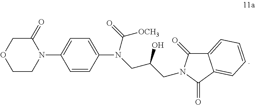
C1CN(C2=CC=C(N(CC(CN3C(=O)C4=CC=CC=C4C3=O)O)C([OCH3])=O)C=C2)C(=O)CO1
